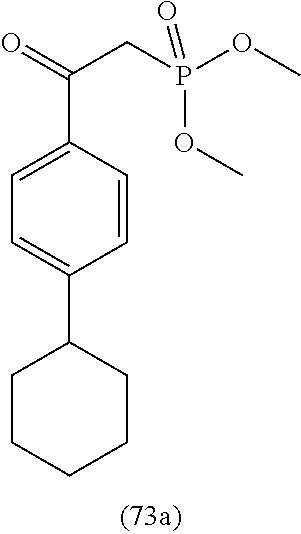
C(C1=CC=C(C2CCCCC2)C=C1)(=O)CP(OC)(OC)=O
